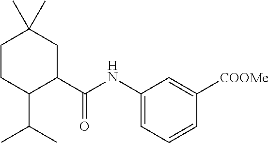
C1CC(C(C)C)C(C(NC2=CC=CC([COOMe])=C2)=O)CC1(C)C
